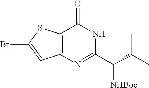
C12=C(SC(Br)=C1)C(=O)NC(C(C(C)C)[NHBoc])=N2
